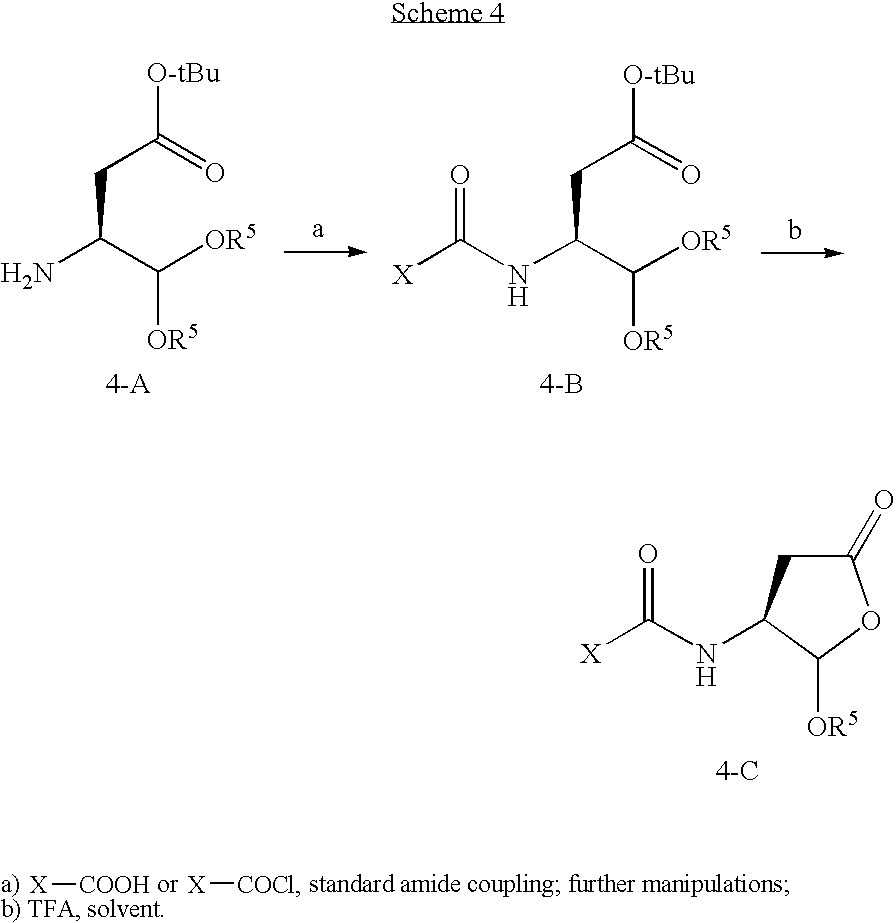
[X][COOH].[X][COCl].C(C(C([OR5])[OR5])NC([X])=O)C(=O)[O-tBu].C(C(C([OR5])[OR5])N)C(=O)[O-tBu].[4-B].C1(=O)CC(NC([X])=O)C([OR5])O1.[4-C]
